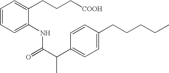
C1=CC=C(NC(=O)C(C)C2=CC=C(CCCCC)C=C2)C(CCC[COOH])=C1
